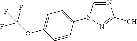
C1=CC(N2C=NC(O)=N2)=CC=C1OC(F)(F)F
